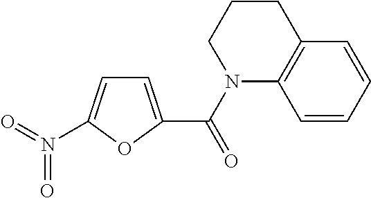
C1=C(C(N2C3=C(CCC2)C=CC=C3)=O)OC(N(=O)=O)=C1
